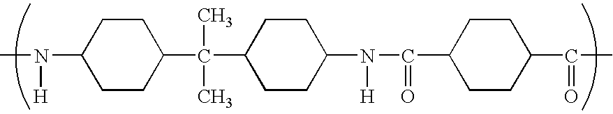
CN([H])C1CCC(C(C)(C)C2CCC(N([H])C(=O)C3CCC(C(=O)C)CC3)CC2)CC1
